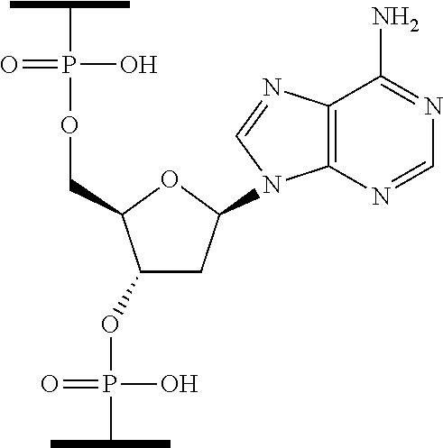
C1(OP(=O)(O)C(C)C)CC(N2C3=C(N=C2)C(N)=NC=N3)OC1COP(=O)(O)C(C)C
